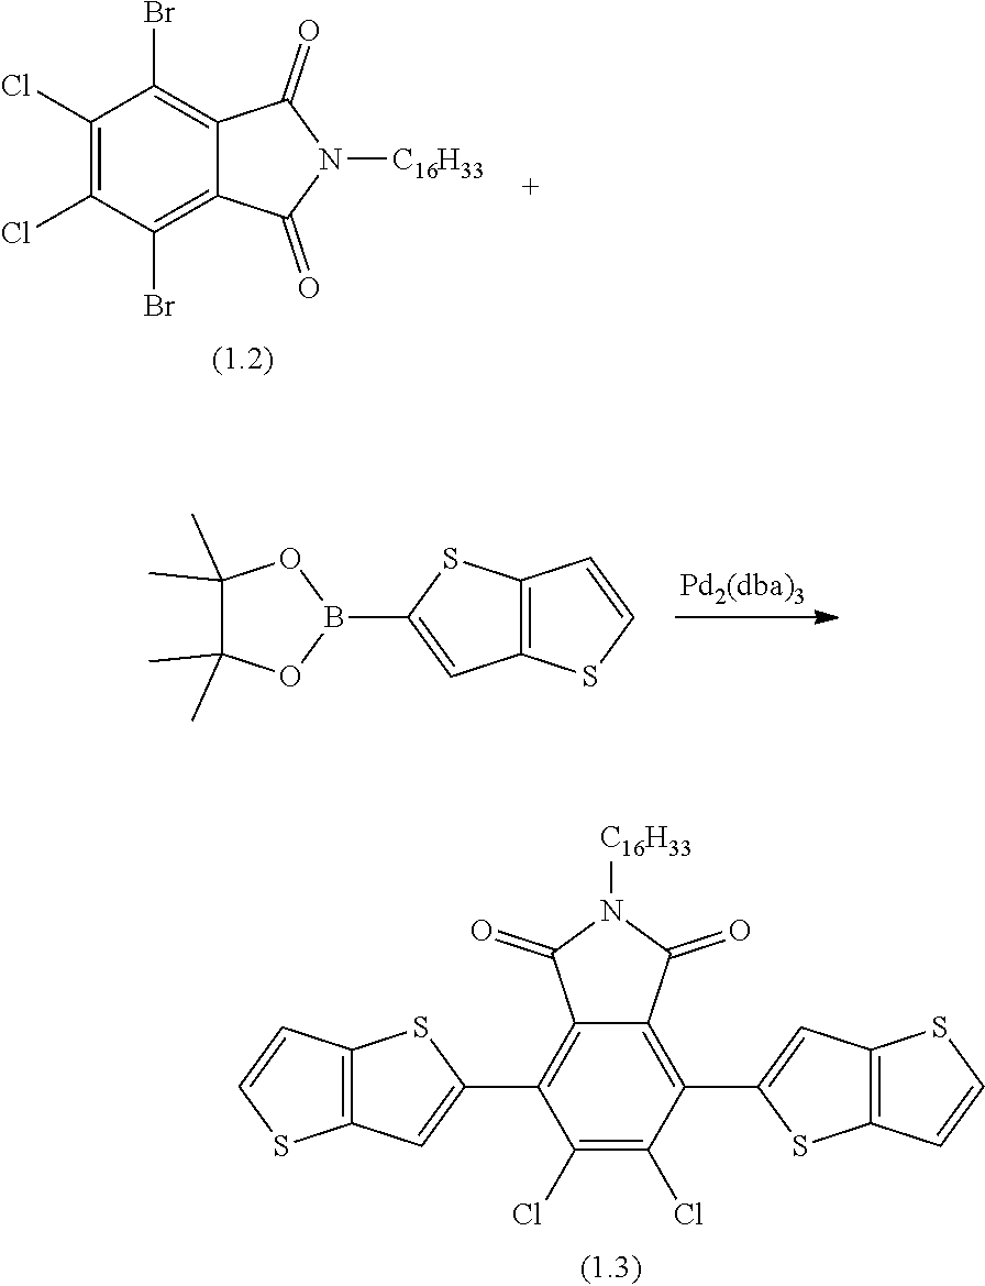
C1(Cl)=C(Cl)C(C2=CC3=C(S2)C=CS3)=C2C(=C1C1=CC3=C(S1)C=CS3)C(=O)N([C16H33])C2=O.C1(Cl)=C(Cl)C(Br)=C2C(=C1Br)C(=O)N([C16H33])C2=O.C1(C)(C)C(C)(C)OB(C2=CC3=C(S2)C=CS3)O1
